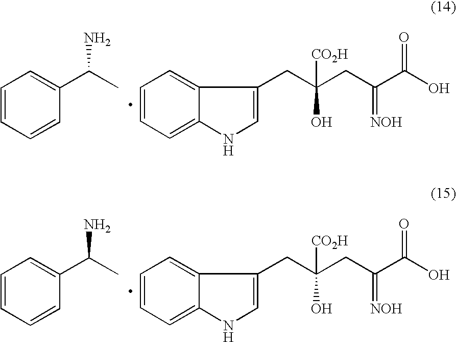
C1=CC=C2C(=C1)C(CC(CC(C(O)=O)=[NOH])([CO2H])O)=CN2.C1=CC=CC(C(C)N)=C1.C1=CC=C2C(=C1)C(CC(CC(C(O)=O)=[NOH])([CO2H])O)=CN2.C1=CC=CC(C(C)N)=C1
